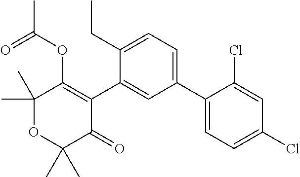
C1(C)(C)OC(C)(C)C(=O)C(C2=CC(C3=CC=C(Cl)C=C3Cl)=CC=C2CC)=C1OC(C)=O
